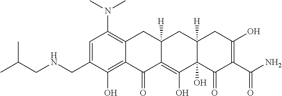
C1=C(CNCC(C)C)C(O)=C2C(=C1N(C)C)CC1([H])C(=C(O)C3(O)C([H])(C1)CC(O)=C(C(N)=O)C3=O)C2=O
